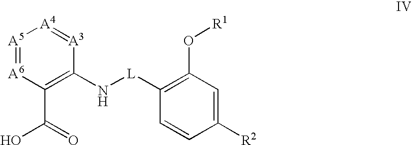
[A5]1=[A6]C(C(O)=O)=C(N[L]C2=C(O[R1])C=C([R2])C=C2)[A3]=[A4]1
